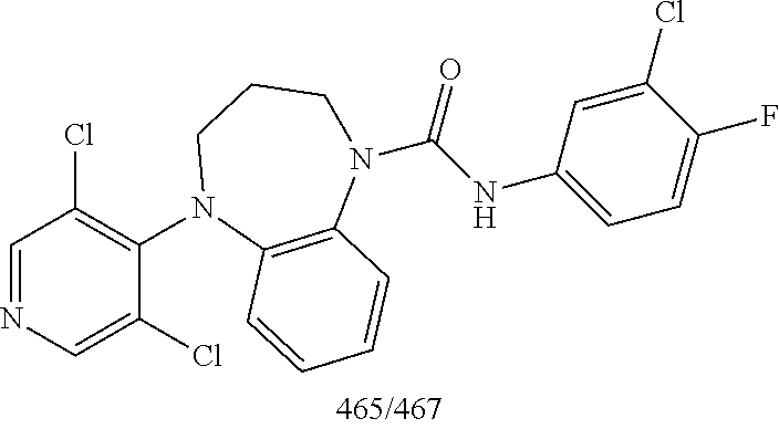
C1=NC=C(Cl)C(N2C3=C(N(C(NC4=CC=C(F)C(Cl)=C4)=O)CCC2)C=CC=C3)=C1Cl
